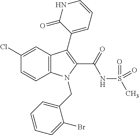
C12=C(C=C(Cl)C=C1)C(C1=CC=CNC1=O)=C(C(=O)NS(C)(=O)=O)N2CC1=CC=CC=C1Br
